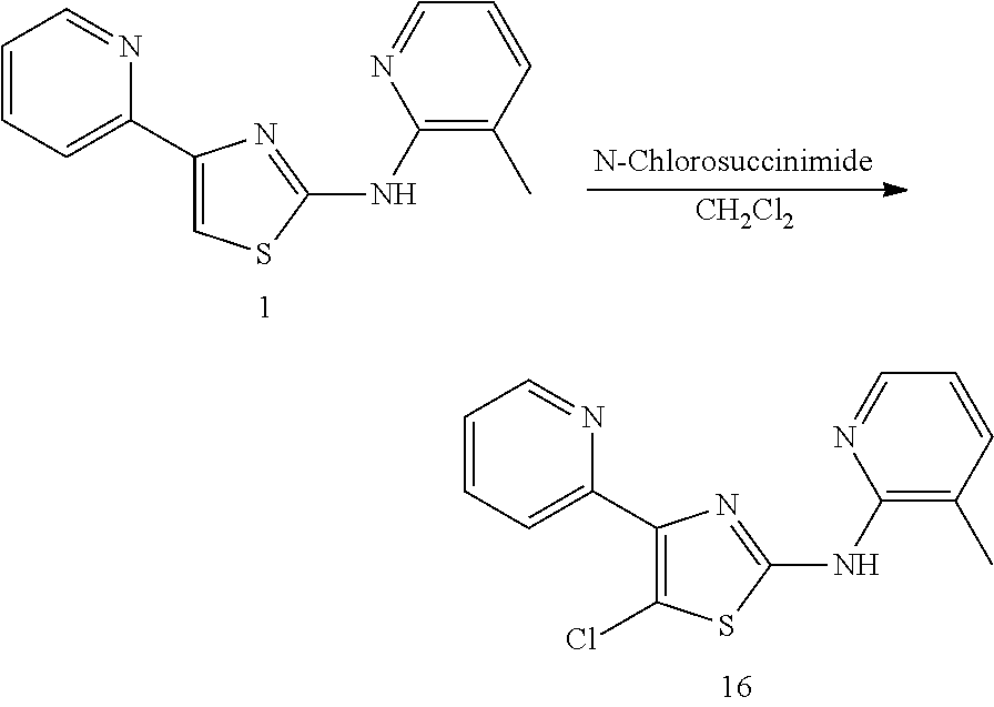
C1(C2=CC=CC=N2)=C(Cl)SC(NC2=C(C)C=CC=N2)=N1.C1(C2=CC=CC=N2)=CSC(NC2=C(C)C=CC=N2)=N1.[CH2Cl2]
